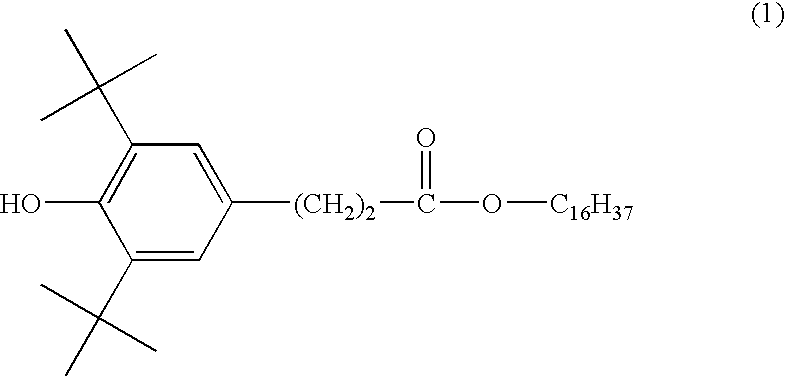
C1(C(C)(C)C)=CC([(CH2)2]C(=O)O[C16H37])=CC(C(C)(C)C)=C1O
